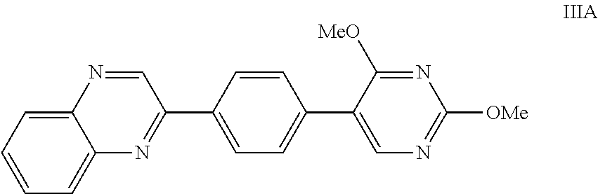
C12=CC=CC=C1N=C(C1=CC=C(C3=CN=C([OMe])N=C3[MeO])C=C1)C=N2
